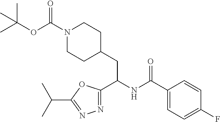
N1(C(OC(C)(C)C)=O)CCC(CC(NC(C2=CC=C(F)C=C2)=O)C2=NN=C(C(C)C)O2)CC1
